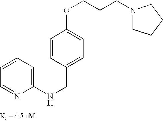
N1(CCCOC2=CC=C(CNC3=CC=CC=N3)C=C2)CCCC1
